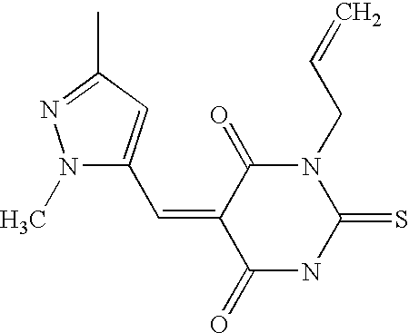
O=C1C(=CC2=CC(C)=NN2C)C(=O)NC(=S)N1CC=C
